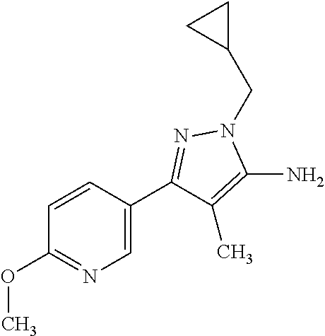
C1=CC(C2=NN(CC3CC3)C(N)=C2C)=CN=C1OC
